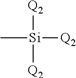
C[Si]([Q2])([Q2])[Q2]
